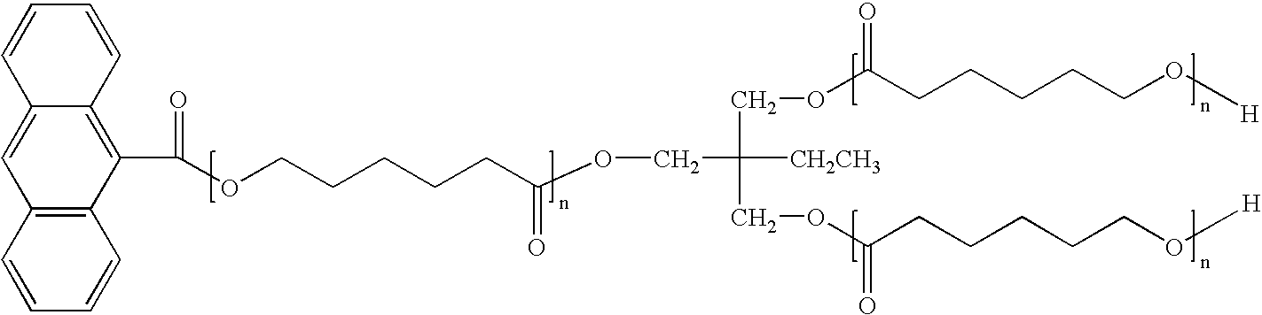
C1(C(OCCCCCC(=O)OCC(COC(CCCCCO[H])=O)(COC(CCCCCO[H])=O)[CH2CH3])=O)=C2C(=CC3=C1C=CC=C3)C=CC=C2
